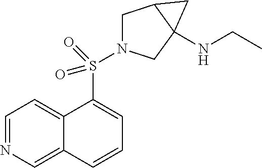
C1=NC=C2C(=C1)C(S(=O)(=O)N1CC3C(NCC)(C1)C3)=CC=C2
